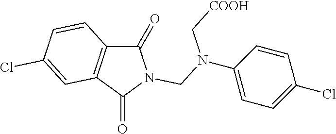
C1(=O)C2=C(C(=O)N1CN(C[COOH])C1=CC=C(Cl)C=C1)C=C(Cl)C=C2
